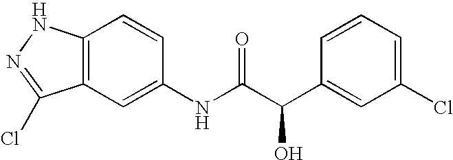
C12=C(C=C(NC(C(C3=CC(Cl)=CC=C3)O)=O)C=C1)C(Cl)=NN2
